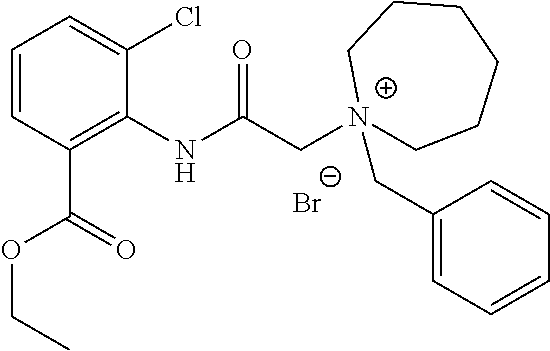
C1=CC(C(=O)OCC)=C(NC(C[N+]2(CC3=CC=CC=C3)CCCCCC2)=O)C(Cl)=C1.[Br-]
